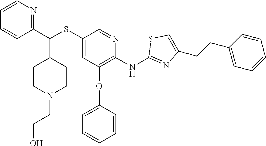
C1(C(SC2=CC(OC3=CC=CC=C3)=C(NC3=NC(CCC4=CC=CC=C4)=CS3)N=C2)C2CCN(CCO)CC2)=NC=CC=C1
